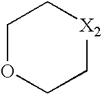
O1CC[X2]CC1
